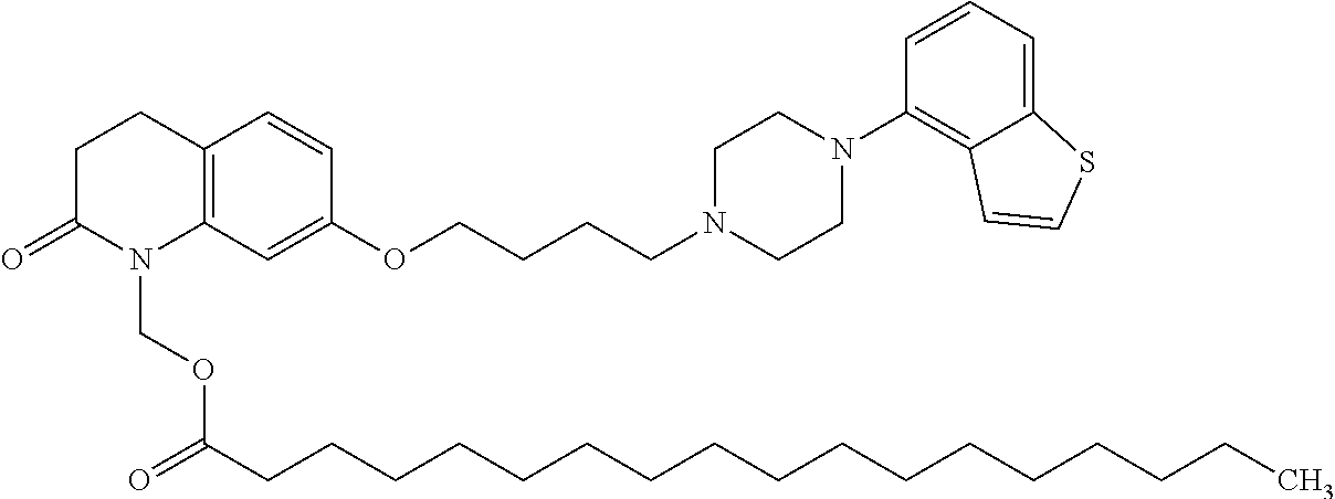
C12=C(CCC(=O)N1COC(CCCCCCCCCCCCCCCCC)=O)C=CC(OCCCCN1CCN(C3=C4C(=CC=C3)SC=C4)CC1)=C2
